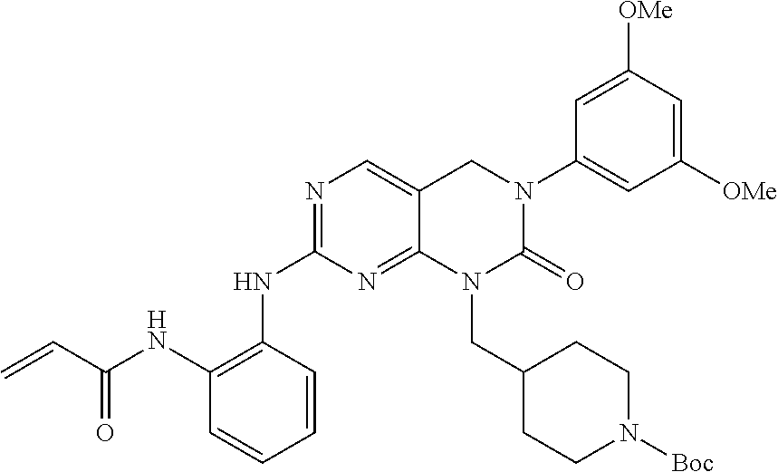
C1(NC2=C(NC(=O)C=C)C=CC=C2)=NC=C2C(=N1)N(CC1CCN([Boc])CC1)C(=O)N(C1=CC([OMe])=CC([OMe])=C1)C2
